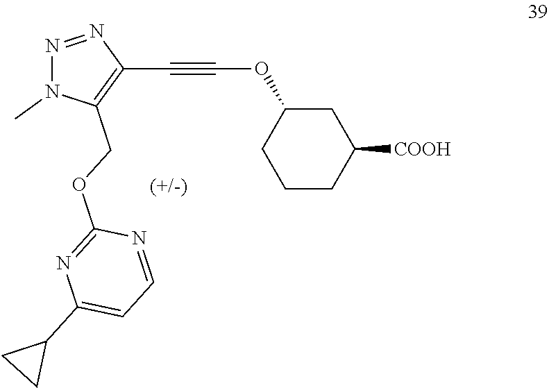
C1CC([COOH])CC(OC#CC2=C(COC3=NC(C4CC4)=CC=N3)N(C)N=N2)C1
